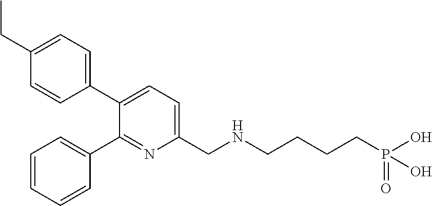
C1(CC)=CC=C(C2=CC=C(CNCCCCP(O)(O)=O)N=C2C2=CC=CC=C2)C=C1
